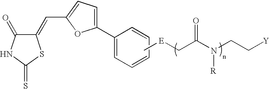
C[E]CC(N(CC[Y])[R])=O.C1(=O)C(=CC2=CC=C(C3=CC=CC=C3)O2)SC(=S)N1
